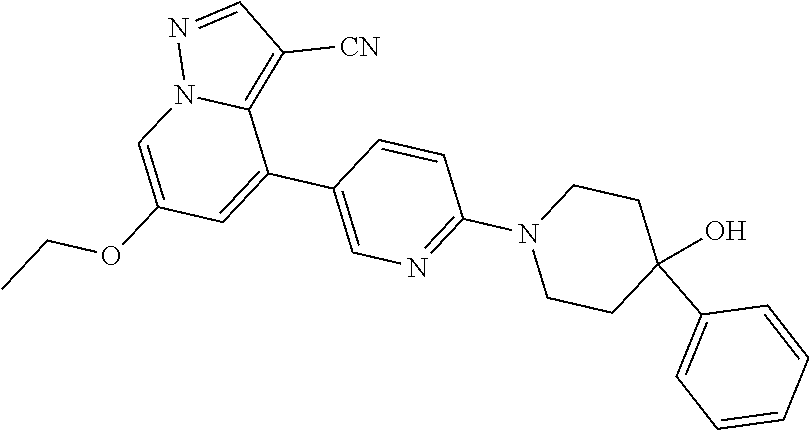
C1=C(C2=CN=C(N3CCC(O)(C4=CC=CC=C4)CC3)C=C2)C2=C([CN])C=NN2C=C1OCC
